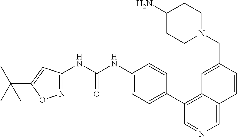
N1(CC2=CC3=C(C4=CC=C(NC(NC5=NOC(C(C)(C)C)=C5)=O)C=C4)C=NC=C3C=C2)CCC(N)CC1
